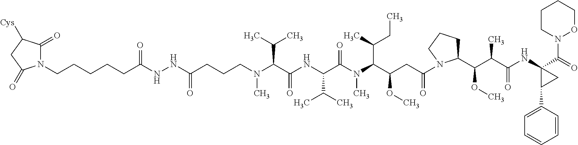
C(N(C(C(C)C)C(NC(C(C)C)C(N(C)C(C(C)CC)C(OC)CC(=O)N1C(C(C(C(NC2(C(N3OCCCC3)=O)C(C3=CC=CC=C3)C2)=O)C)OC)CCC1)=O)=O)C)CCC(NNC(CCCCCN1C(=O)C([Cys])CC1=O)=O)=O
